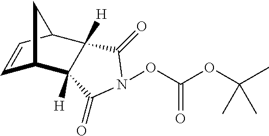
C1=CC2C3([H])C([H])(C1C2)C(=O)N(OC(OC(C)(C)C)=O)C3=O
